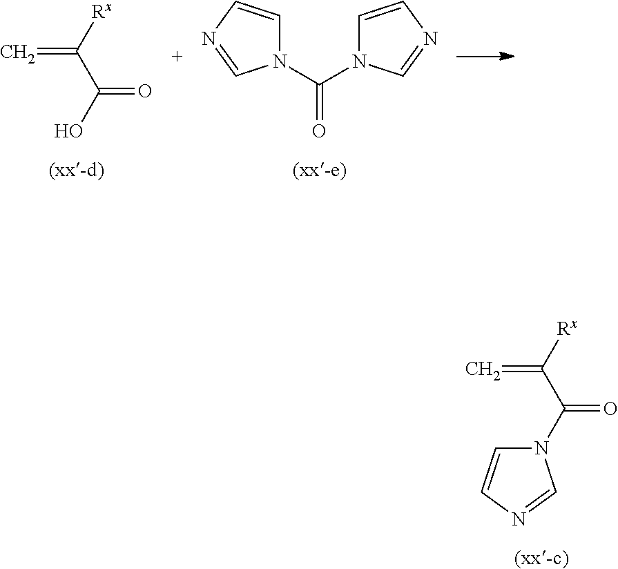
N1(C(C([Rx])=C)=O)C=CN=C1.C=C([Rx])C(O)=O.N1(C(=O)N2C=CN=C2)C=CN=C1
